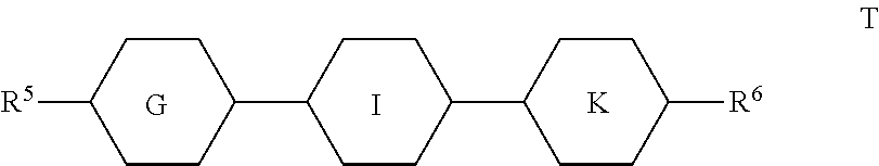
[G].I.[R5]C1CCC(C2CCC(C3CCC([R6])CC3)CC2)CC1.[K]
